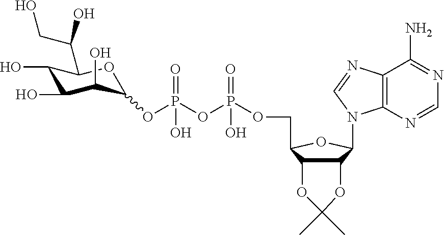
P(=O)(OP(OCC1C2C(C(N3C4=C(C(N)=NC=N4)N=C3)O1)OC(C)(C)O2)(=O)O)(O)OC1C(O)C(O)C(O)C(C(CO)O)O1
